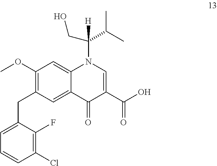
C1(Cl)=C(F)C(CC2=C(OC)C=C3C(=C2)C(=O)C(C(O)=O)=CN3C(C(C)C)([H])CO)=CC=C1
